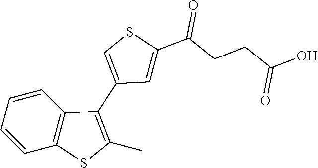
C1=CC2=C(C=C1)C(C1=CSC(C(=O)CCC(O)=O)=C1)=C(C)S2
